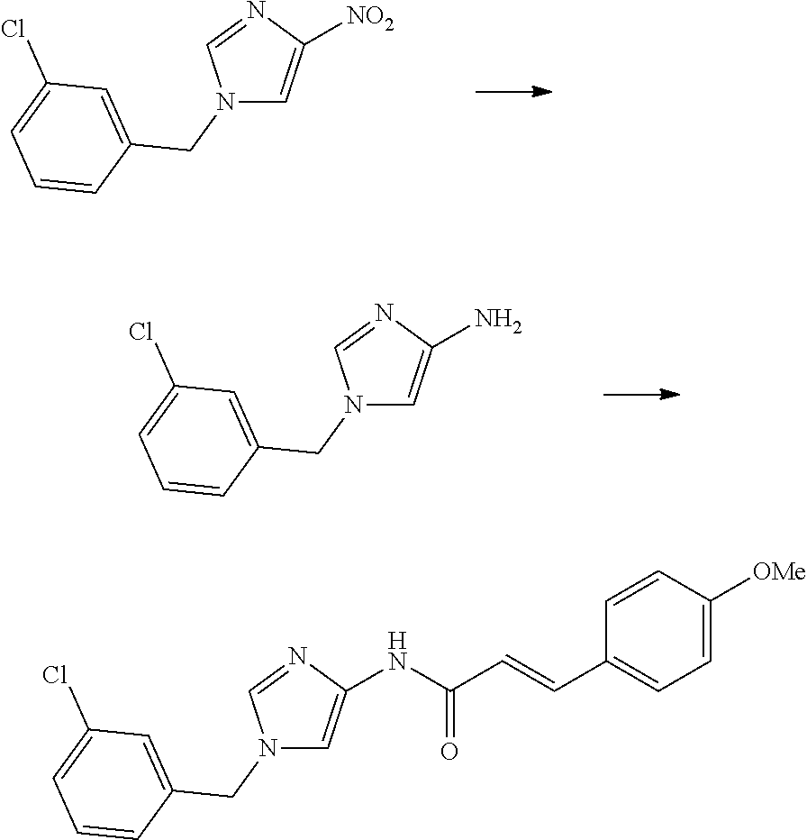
C1=C([NO2])N=CN1CC1=CC(Cl)=CC=C1.C1=C(N)N=CN1CC1=CC(Cl)=CC=C1.C1=C(NC(C=CC2=CC=C([OMe])C=C2)=O)N=CN1CC1=CC(Cl)=CC=C1
